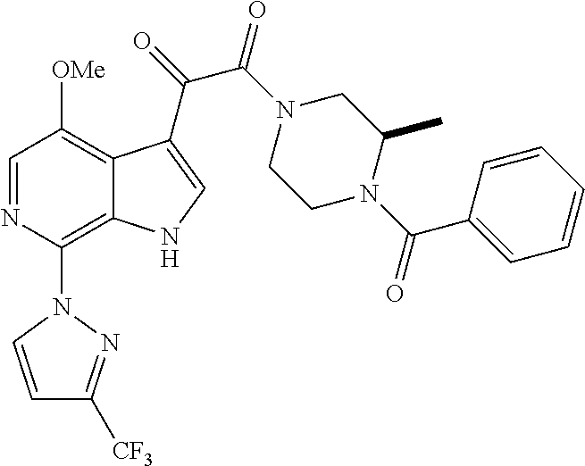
C1=NC(N2C=CC([CF3])=N2)=C2C(=C1[OMe])C(C(=O)C(N1CCN(C(C3=CC=CC=C3)=O)C(C)C1)=O)=CN2
